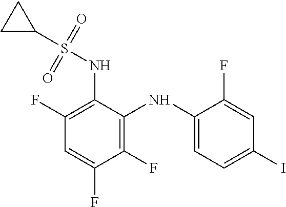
C1(F)=C(NS(C2CC2)(=O)=O)C(NC2=CC=C(I)C=C2F)=C(F)C(F)=C1
